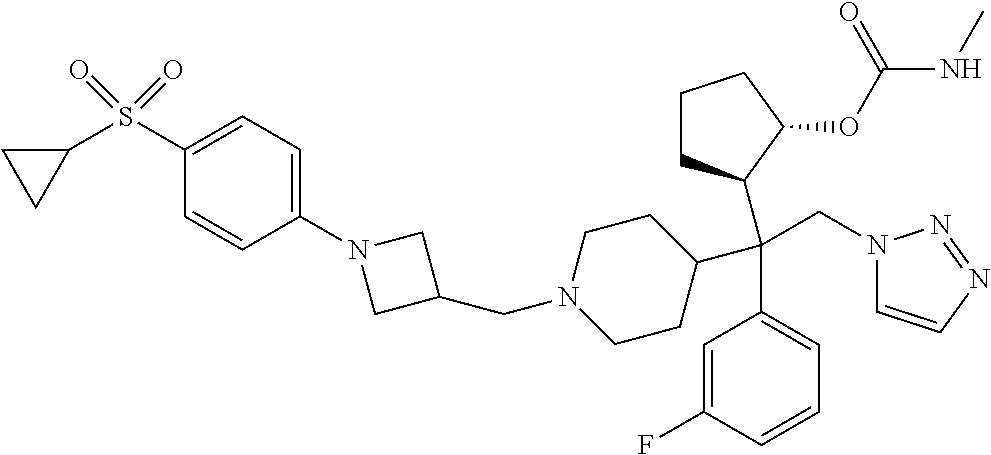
C1(S(C2CC2)(=O)=O)=CC=C(N2CC(CN3CCC(C(C4=CC=CC(F)=C4)(CN4C=CN=N4)C4CCCC4OC(NC)=O)CC3)C2)C=C1
